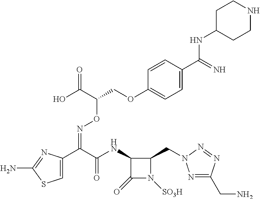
C1=C(C(C(=O)NC2C(=O)N([SO3H])C2CN2N=C(CN)N=N2)=NOC(COC2=CC=C(C(=N)NC3CCNCC3)C=C2)C(=O)O)N=C(N)S1
